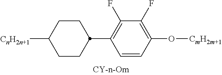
C1CC(C2=C(F)C(F)=C(O[CmH2m+1])C=C2)CCC1[CnH2n+1]
